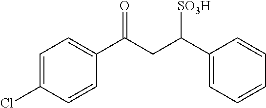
C1=C(Cl)C=CC(C(CC(C2=CC=CC=C2)[SO3H])=O)=C1
